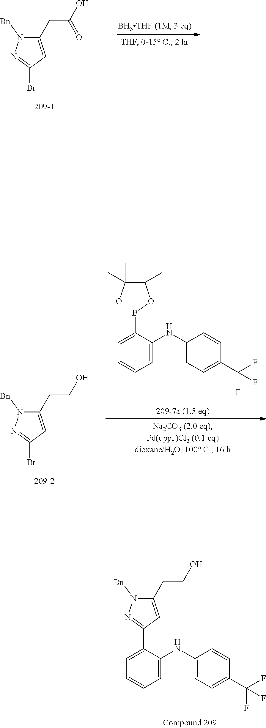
C(C(O)(C)C)(OBC1=CC=CC=C1NC1=CC=C(C(F)(F)F)C=C1)(C)C.BrC1=NN([Bn])C(CCO)=C1.C1(C2=NN([Bn])C(CCO)=C2)=CC=CC=C1NC1=CC=C(C(F)(F)F)C=C1.BrC1=NN([Bn])C(CC(O)=O)=C1
